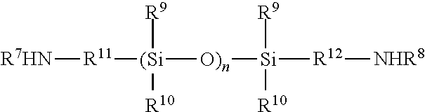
[R7HN][R11][(Si]([R9])([R10])[O)n][Si]([R9])([R10])[R12][NHR8]
